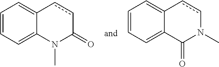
C1=CC=C2N(C)C(=O)ccC2=C1.C1=CC=C2C(=O)N(C)ccC2=C1
